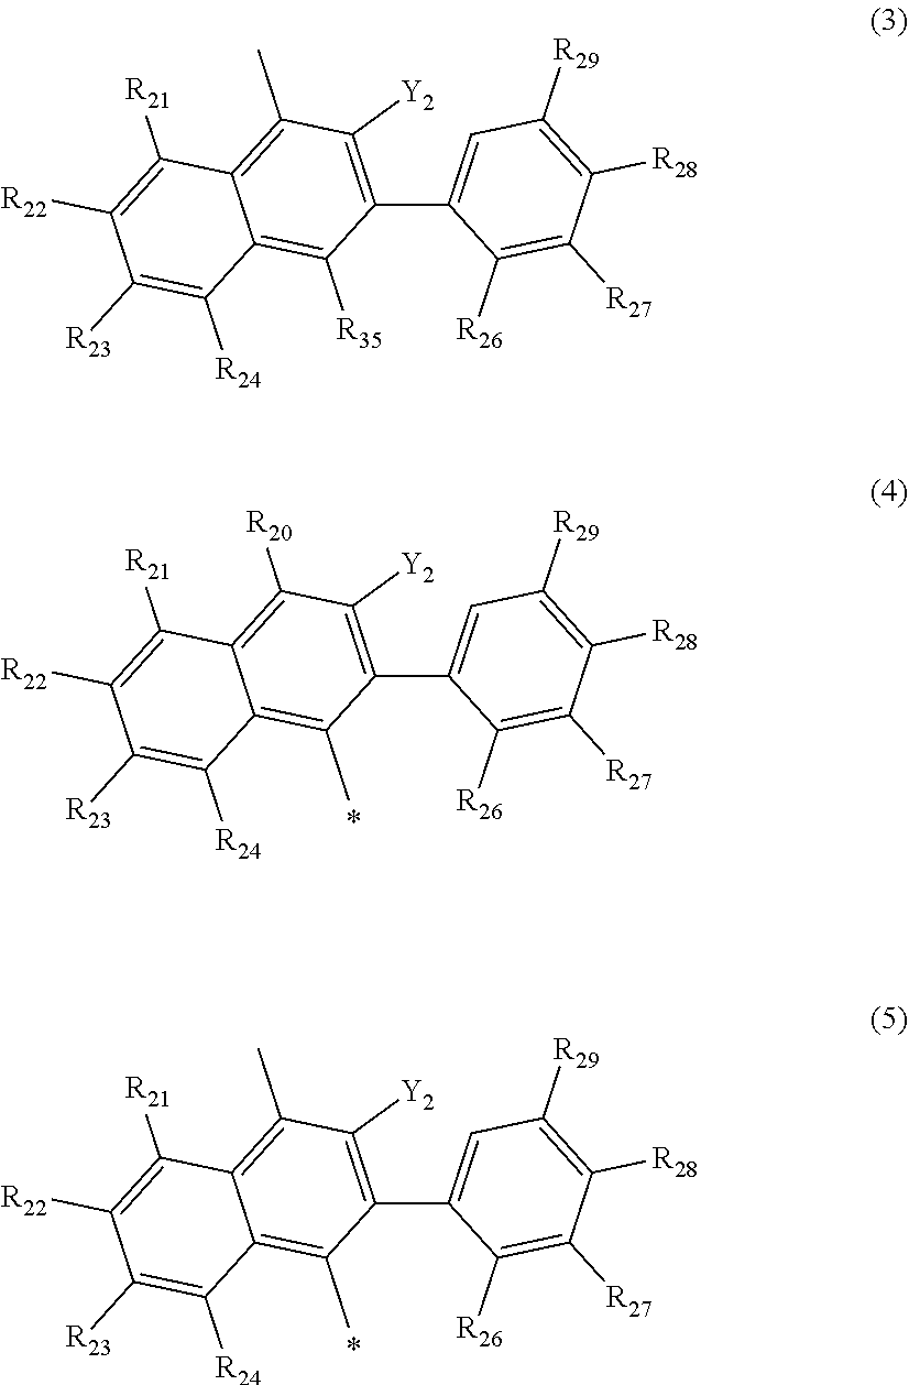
C1(C2=CC([R29])=C([R28])C([R27])=C2[R26])=C([Y2])C([R20])=C2C(=C1C)C([R24])=C([R23])C([R22])=C2[R21].C1(C2=CC([R29])=C([R28])C([R27])=C2[R26])=C([Y2])C(C)=C2C(=C1C)C([R24])=C([R23])C([R22])=C2[R21].C1(C2=CC([R29])=C([R28])C([R27])=C2[R26])=C([Y2])C(C)=C2C(=C1[R35])C([R24])=C([R23])C([R22])=C2[R21]
